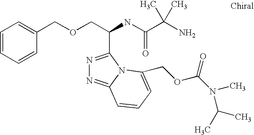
C(OCC(C1=NN=C2N1C(COC(N(C)C(C)C)=O)=CC=C2)NC(=O)C(C)(N)C)C1=CC=CC=C1
